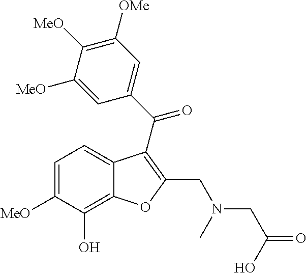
C12=CC=C([MeO])C(O)=C1OC(CN(C)CC(O)=O)=C2C(C1=CC([OMe])=C([MeO])C([MeO])=C1)=O
